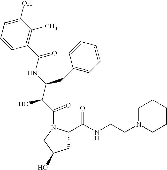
C1=CC(C(=O)NC(C(C(=O)N2CC(O)CC2C(NCCN2CCCCC2)=O)O)CC2=CC=CC=C2)=C(C)C(O)=C1
